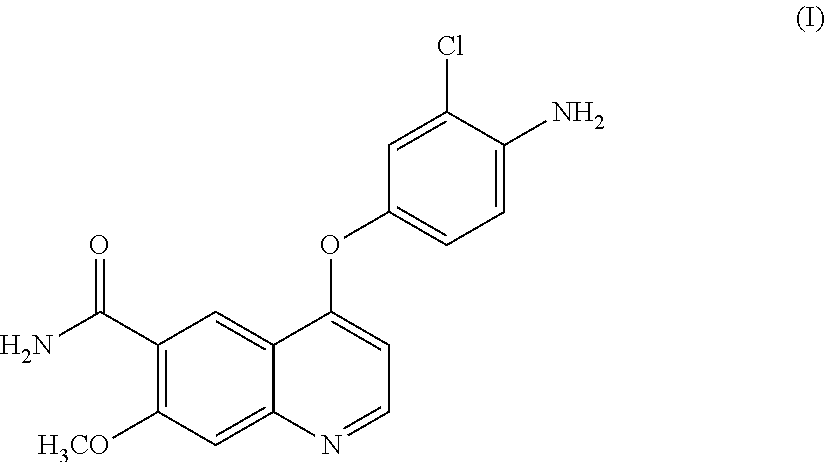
C1(Cl)=CC(OC2=CC=NC3=CC([H3CO])=C(C(=O)N)C=C23)=CC=C1N
